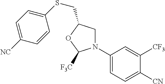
C1N(C2=CC=C([CN])C([CF3])=C2)C([F3C])OC1CSC1=CC=C([NC])C=C1
